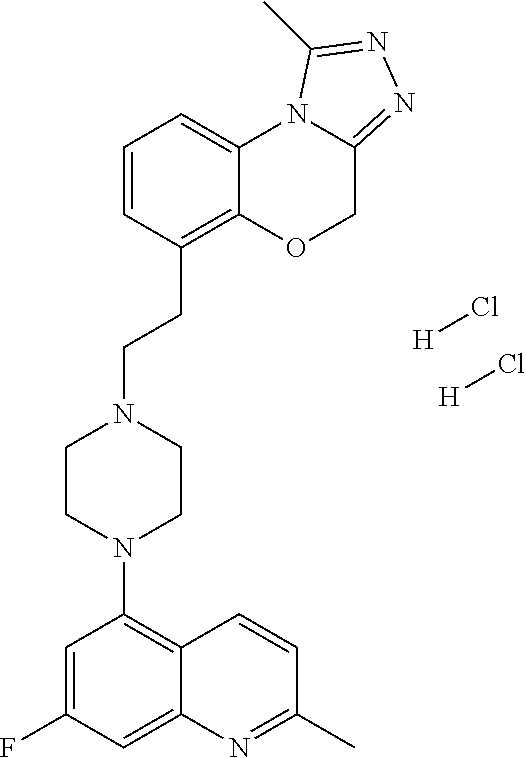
C1=C(F)C=C2C(=C1N1CCN(CCC3=C4C(=CC=C3)N3C(=NN=C3C)CO4)CC1)C=CC(C)=N2.[H]Cl.[H]Cl
